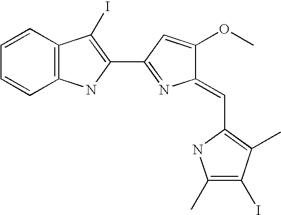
C1=CC2=C(C=C1)NC(C1=NC(=CC3=C(C)C(I)=C(C)N3)C(OC)=C1)=C2I
